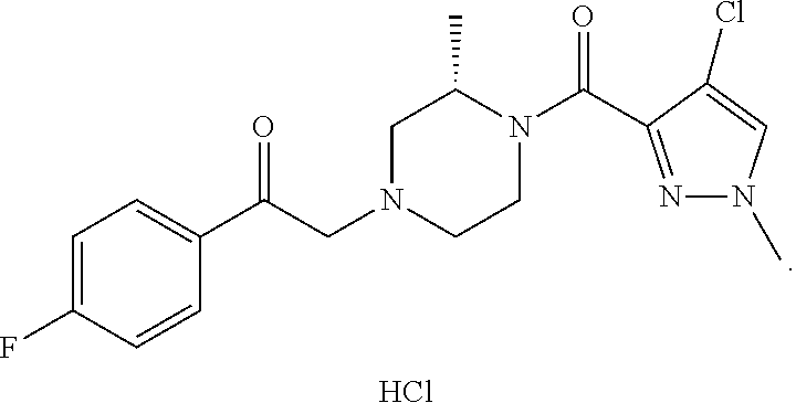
C1=C(F)C=CC(C(CN2CCN(C(=O)C3=NN(C)C=C3Cl)C(C)C2)=O)=C1.Cl
